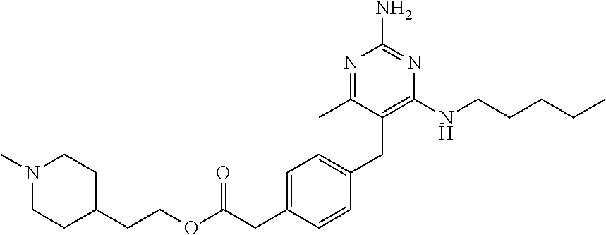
N1(C)CCC(CCOC(CC2=CC=C(CC3=C(NCCCCC)N=C(N)N=C3C)C=C2)=O)CC1
